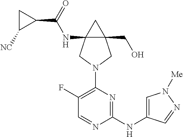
C1(F)=C(N2CC3(NC(C4CC4[NC])=O)C(CO)(C2)C3)N=C(NC2=CN([Me])N=C2)N=C1
